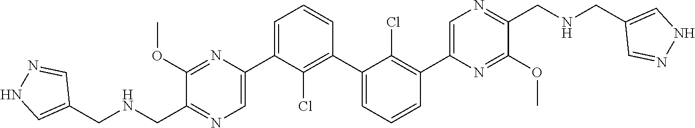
C1(OC)=NC(C2=CC=CC(C3=CC=CC(C4=CN=C(CNCC5=CNN=C5)C(OC)=N4)=C3Cl)=C2Cl)=CN=C1CNCC1=CNN=C1
